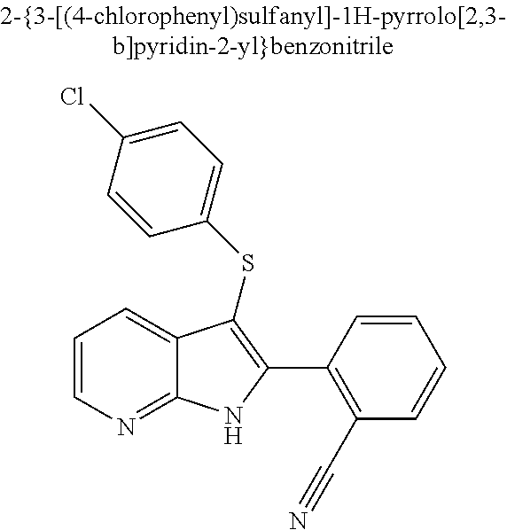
C1(C2=C(SC3=CC=C(Cl)C=C3)C3=CC=CN=C3N2)=C(C#N)C=CC=C1
